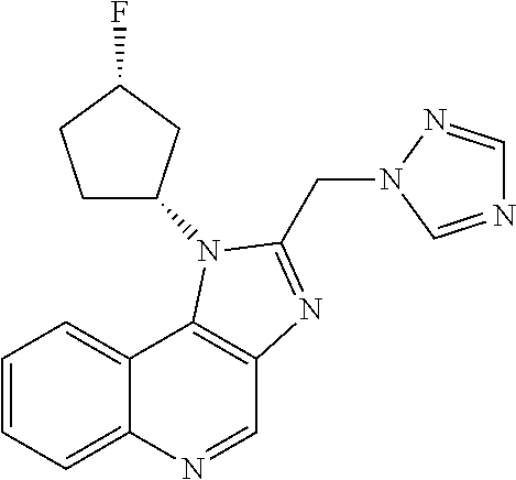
C1=NC2=CC=CC=C2C2=C1N=C(CN1C=NC=N1)N2C1CCC(F)C1
